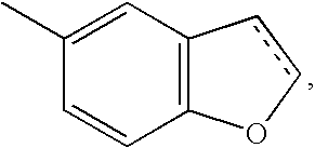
C12=C(C=C(C)C=C1)ccO2
